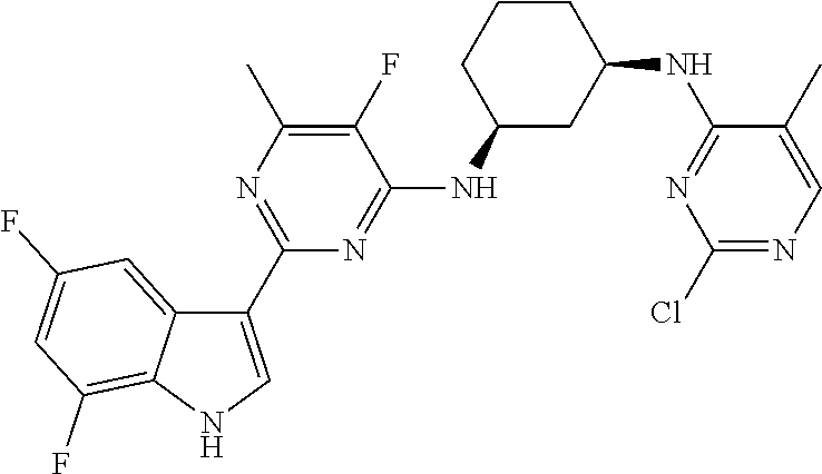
C1(C2=NC(C)=C(F)C(NC3CC(NC4=NC(Cl)=NC=C4C)CCC3)=N2)=CNC2=C(F)C=C(F)C=C12
